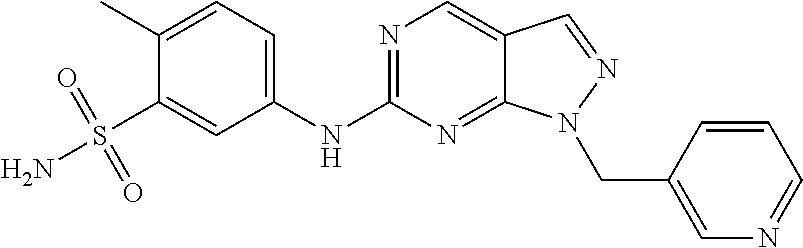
N1=C(NC2=CC=C(C)C(S(N)(=O)=O)=C2)N=C2C(=C1)C=NN2CC1=CN=CC=C1
